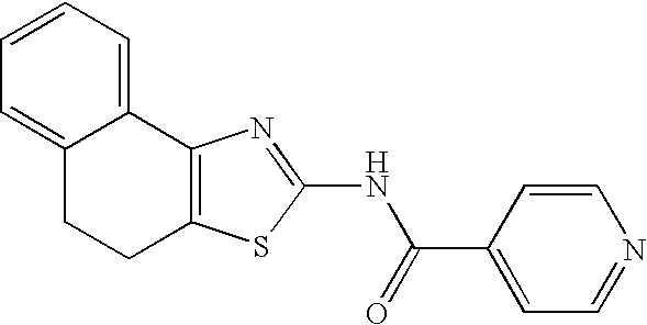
C12=C(SC(NC(C3=CC=NC=C3)=O)=N1)CCC1=CC=CC=C21
